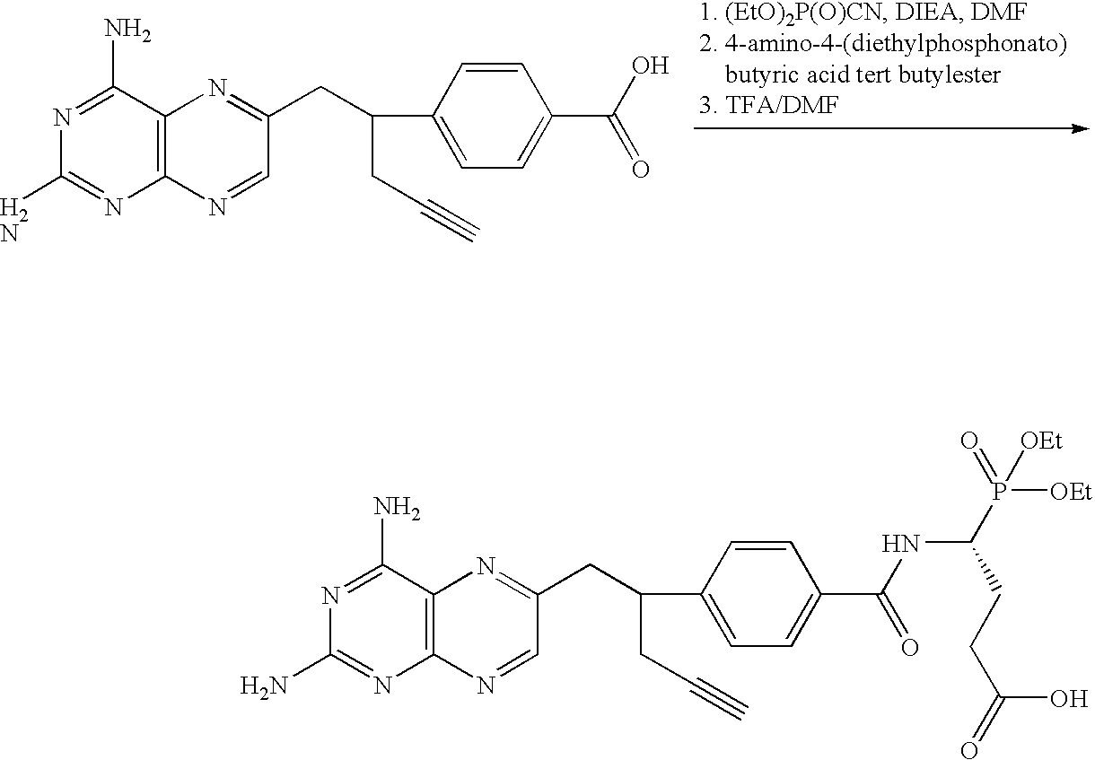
C1(N)=NC2=C(C(N)=N1)N=C(CC(C1=CC=C(C(O)=O)C=C1)CC#C)C=N2.C1(N)=NC2=C(C(N)=N1)N=C(CC(C1=CC=C(C(NC(P([OEt])(=O)[OEt])CCC(=O)O)=O)C=C1)CC#C)C=N2
